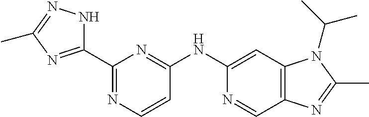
C1(C2=NC=CC(NC3=CC4=C(C=N3)N=C(C)N4C(C)C)=N2)=NC(C)=NN1
